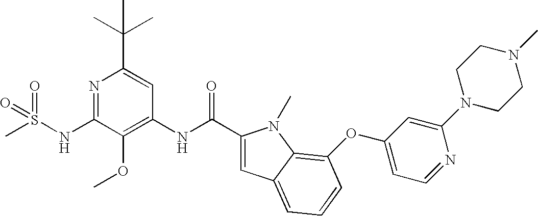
N1=C(NS(C)(=O)=O)C(OC)=C(NC(=O)C2=CC3=CC=CC(OC4=CC=NC(N5CCN(C)CC5)=C4)=C3N2C)C=C1C(C)(C)C
